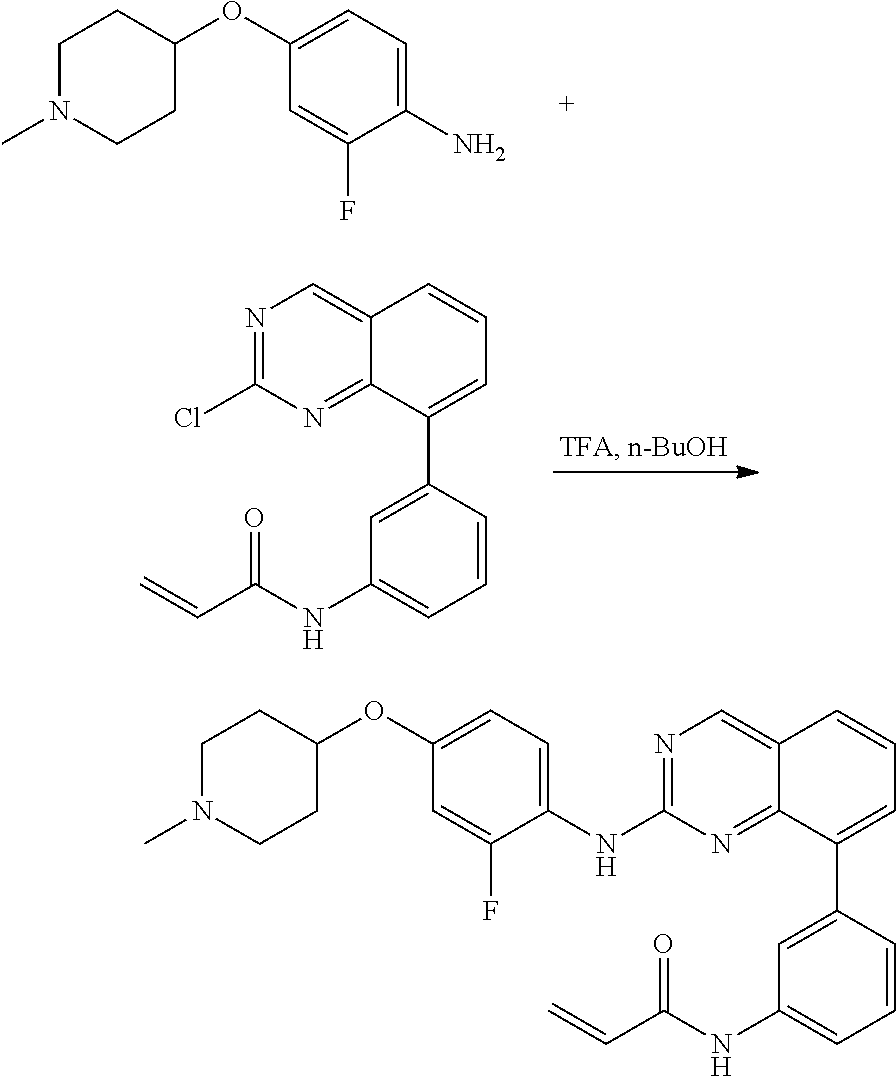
C1N(C)CCC(OC2=CC=C(N)C(F)=C2)C1.N1=C(Cl)N=C2C(=C1)C=CC=C2C1=CC(NC(C=C)=O)=CC=C1.N1=C(NC2=CC=C(OC3CCN(C)CC3)C=C2F)N=C2C(=C1)C=CC=C2C1=CC(NC(C=C)=O)=CC=C1
